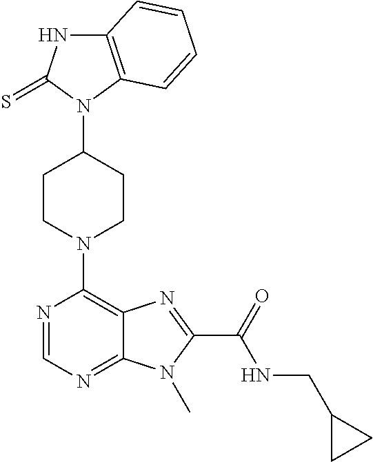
C12=C(N(C3CCN(C4=C5C(=NC=N4)N(C)C(C(=O)NCC4CC4)=N5)CC3)C(=S)N1)C=CC=C2
